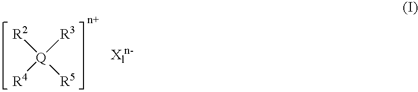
[Q]([R2])([R5])([R3])[R4]
